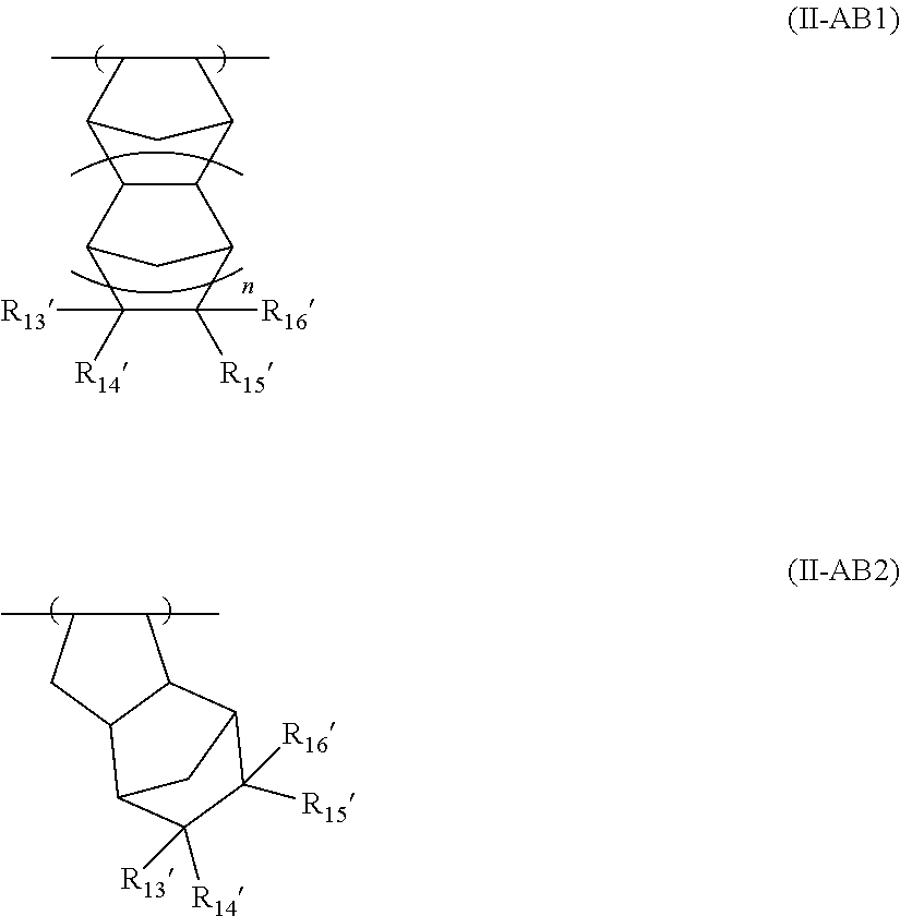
C12C(C3C(C)C(C)C1C3)C1C([R15])([R16])C([R14])([R13])C2C1.C1(C)C(C)CC2C1C1C([R15])([R16])C([R14])([R13])C2C1
